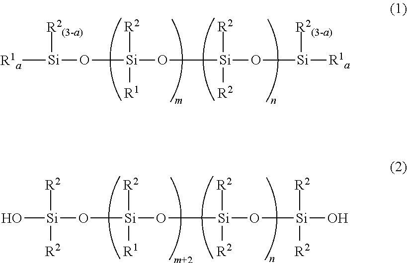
[R1a][Si]([R2(3-a)])O[Si](O[Si](O[Si]([R2(3-a)])[R1a])([R2])[R2])([R2])[R1].O[Si]([R2])(O[Si](O[Si](O[Si]([R2])(O)[R2])([R2])[R2])([R2])[R1])[R2]
